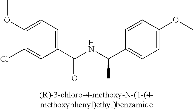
C1(C(NC(C2=CC=C(OC)C=C2)C)=O)=CC=C(OC)C(Cl)=C1
